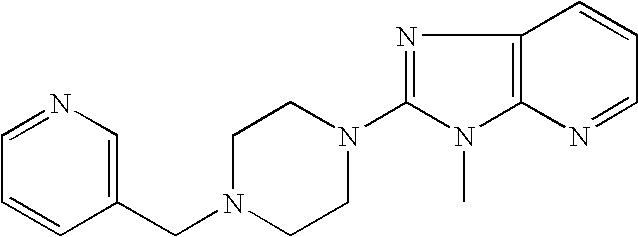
C1(CN2CCN(C3=NC4=C(N3C)N=CC=C4)CC2)=CN=CC=C1
